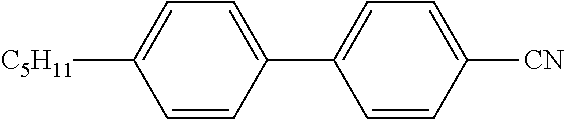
C1=CC(C2=CC=C([CN])C=C2)=CC=C1[C5H11]
